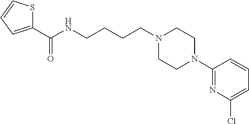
N1(CCCCNC(C2=CC=CS2)=O)CCN(C2=NC(Cl)=CC=C2)CC1
